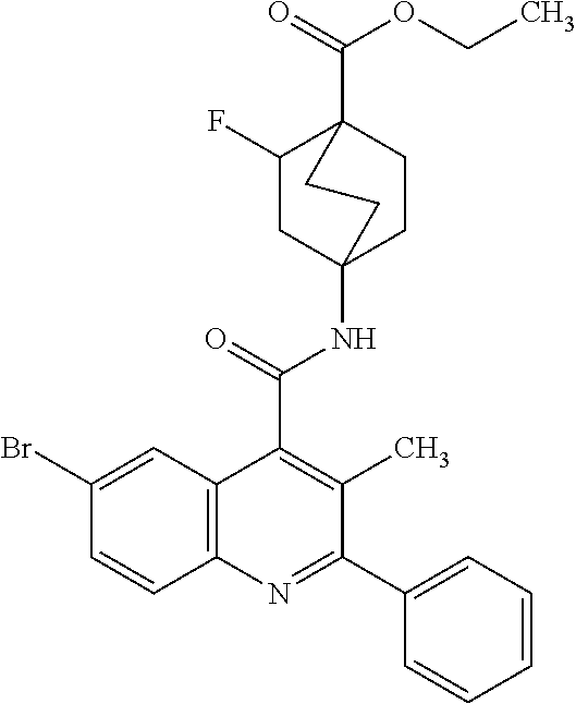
C1(Br)=CC2=C(C=C1)N=C(C1=CC=CC=C1)C(C)=C2C(=O)NC12CCC(C(=O)OCC)(C(F)C1)CC2
